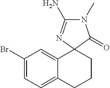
C1(Br)=CC=C2C(=C1)C1(CCC2)N=C(N)N(C)C1=O
